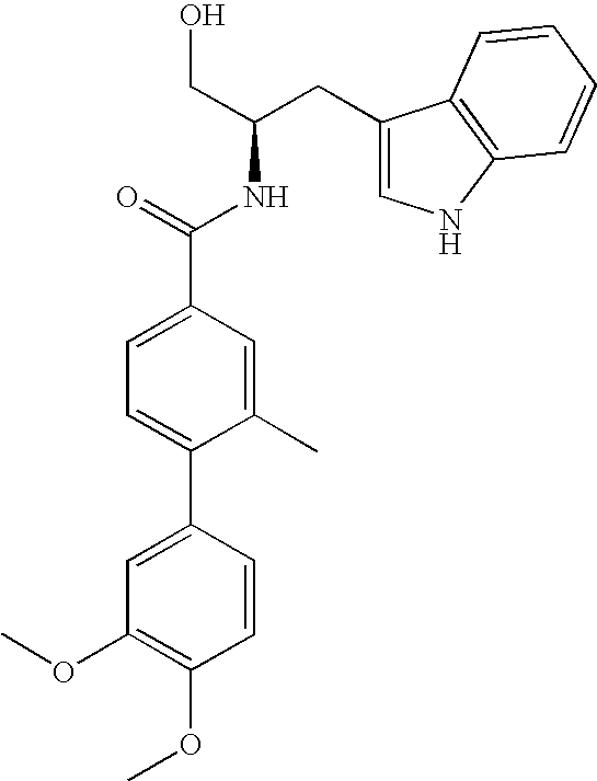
C1=C(C2=CC(OC)=C(OC)C=C2)C(C)=CC(C(=O)NC(CO)CC2=CNC3=C2C=CC=C3)=C1
